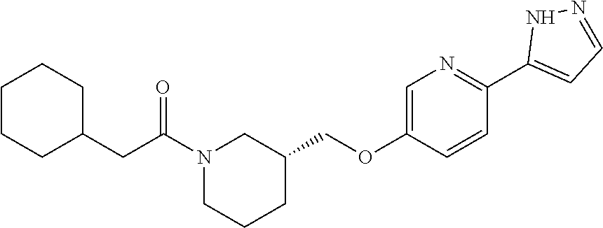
N1(C(CC2CCCCC2)=O)CCCC(COC2=CN=C(C3=CC=NN3)C=C2)C1
